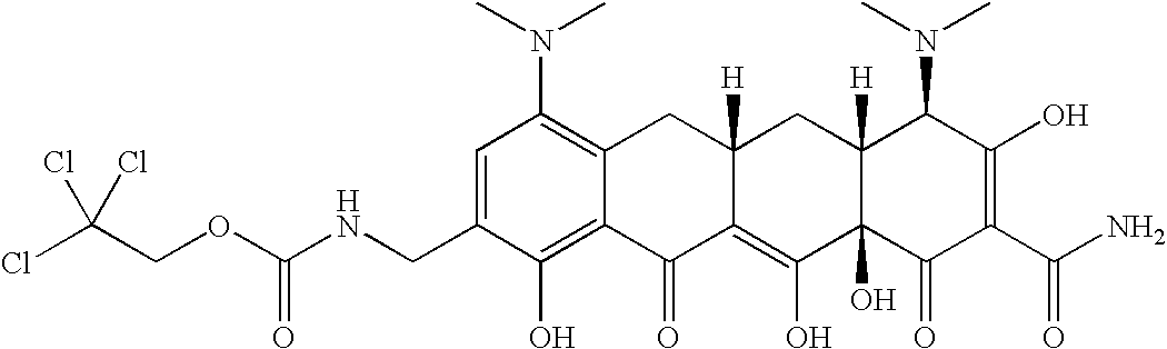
C1=C(CNC(OCC(Cl)(Cl)Cl)=O)C(O)=C2C(=C1N(C)C)CC1([H])C(=C(O)C3(O)C([H])(C1)C(N(C)C)C(O)=C(C(N)=O)C3=O)C2=O
